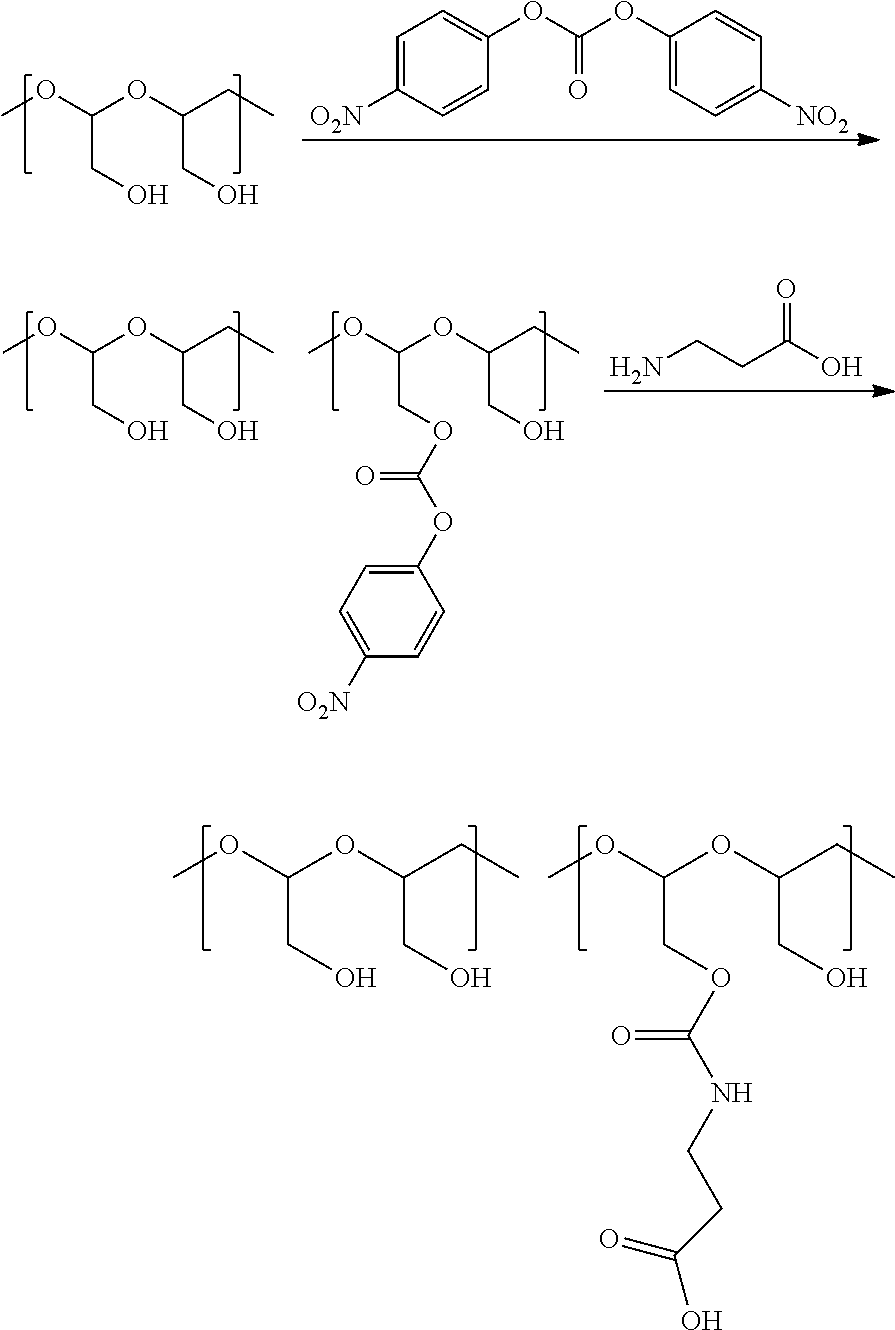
COC(OC(CC)CO)CO.C1=C([O2N])C=CC(OC(=O)OC2=CC=C([NO2])C=C2)=C1.COC(OC(CC)CO)CO.COC(OC(CC)CO)COC(=O)NCCC(=O)O.COC(OC(CC)CO)CO.COC(OC(CC)CO)COC(=O)OC1=CC=C([O2N])C=C1.NCCC(=O)O
